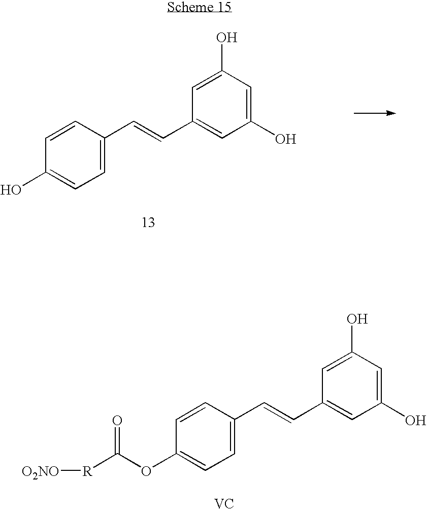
C1=C(C=CC2=CC(O)=CC(O)=C2)C=CC(O)=C1.C1=C(C=CC2=CC(O)=CC(O)=C2)C=CC(OC([R][O2NO])=O)=C1.[VC]
